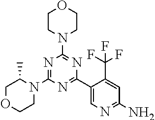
N1=C(N2C(C)COCC2)N=C(C2=CN=C(N)C=C2C(F)(F)F)N=C1N1CCOCC1
